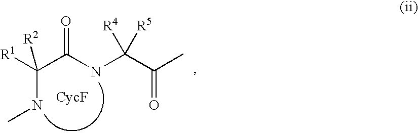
CNC([R1])(C(NC(C(C)=O)([R4])[R5])=O)[R2]
